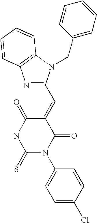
N1=C(C=C2C(=O)NC(=S)N(C3=CC=C(Cl)C=C3)C2=O)N(CC2=CC=CC=C2)C2=C1C=CC=C2
